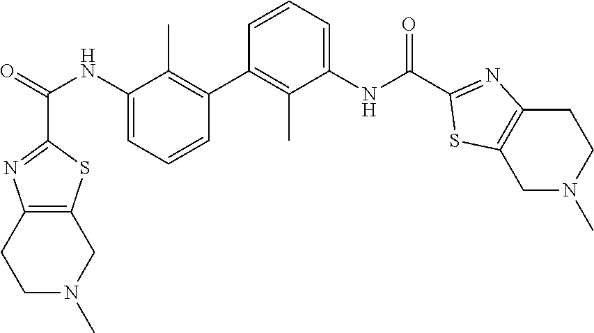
O=C(NC1=CC=CC(C2=C(C)C(NC(=O)C3=NC4=C(CN(C)CC4)S3)=CC=C2)=C1C)C1=NC2=C(S1)CN(C)CC2
